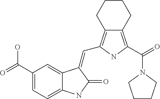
C1(C(=O)O)=CC=C2C(=C1)C(=CC1=C3C(=C(C(=O)N4CCCC4)N1)CCCC3)C(=O)N2
